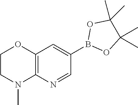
B1(C2=CC3=C(N=C2)N(C)CCO3)OC(C)(C)C(C)(C)O1
